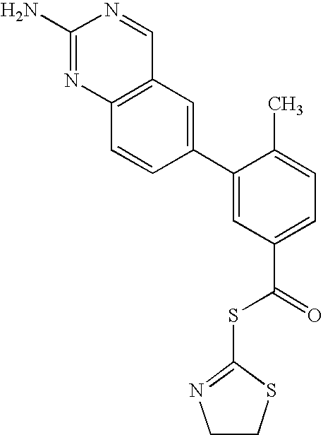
C12=C(N=C(N)N=C1)C=CC(C1=CC(C(=O)SC3=NCCS3)=CC=C1C)=C2
